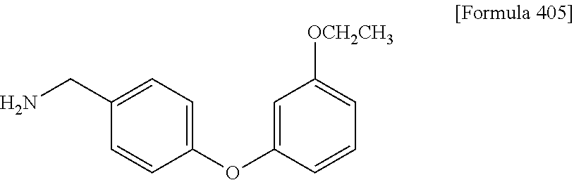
C1=CC(OC2=CC([OCH2CH3])=CC=C2)=CC=C1CN
